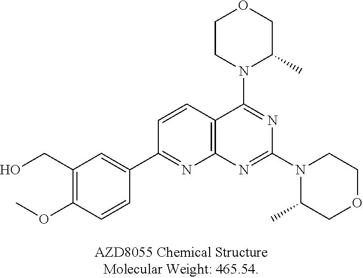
C1CN(C2=NC(N3C(C)COCC3)=NC3=C2C=CC(C2=CC(CO)=C(OC)C=C2)=N3)C(C)CO1
